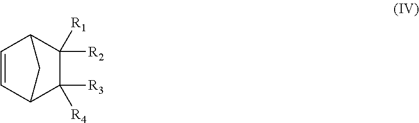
C1=CC2C([R2])([R1])C([R3])([R4])C1C2
